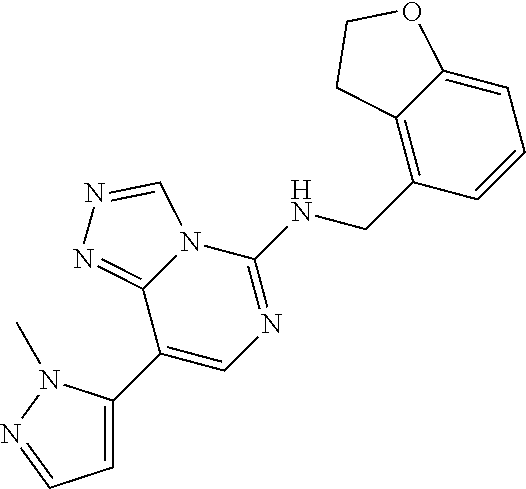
C1(C2=CC=NN2C)=CN=C(NCC2=C3C(=CC=C2)OCC3)N2C1=NN=C2
